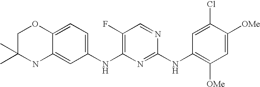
C12=CC=C(NC3=C(F)C=NC(NC4=C([OMe])C=C([OMe])C(Cl)=C4)=N3)C=C1NC(C)(C)CO2
